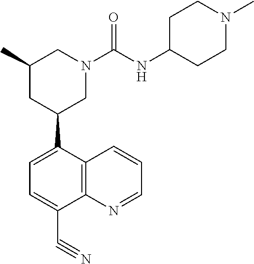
C1=C(C2CN(C(NC3CCN(C)CC3)=O)CC(C)C2)C2=C(C(C#N)=C1)N=CC=C2
